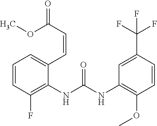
C1=CC(F)=C(NC(NC2=C(OC)C=CC(C(F)(F)F)=C2)=O)C(C=CC(=O)OC)=C1
